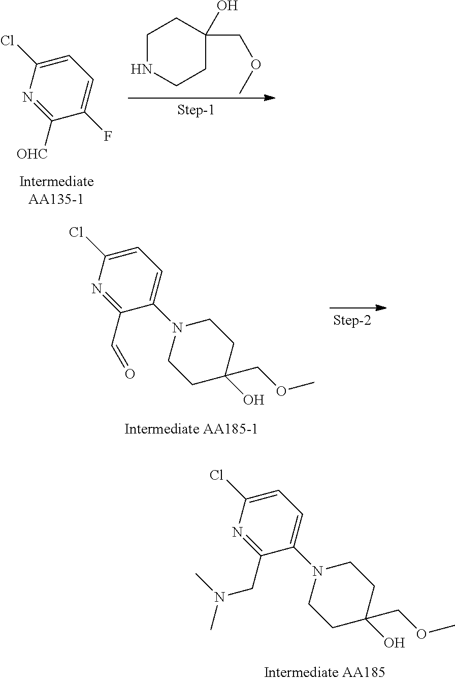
C1=C(Cl)N=C([OHC])C(F)=C1.C1NCCC(COC)(O)C1.C1=C(Cl)N=C(C=O)C(N2CCC(O)(COC)CC2)=C1.C1=C(Cl)N=C(CN(C)C)C(N2CCC(O)(COC)CC2)=C1
